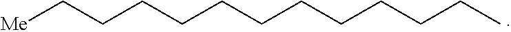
C(CCCCCCCCCC)C[Me]
